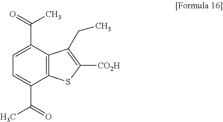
C12=C(C(C(=O)C)=CC=C1C(=O)C)C(CC)=C([CO2H])S2
